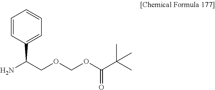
C1=CC(C(COCOC(C(C)(C)C)=O)N)=CC=C1
